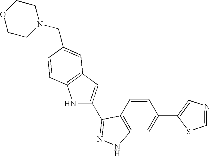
C1=CC2=C(C=C1C1=CN=CS1)NN=C2C1=CC2=C(N1)C=CC(CN1CCOCC1)=C2
